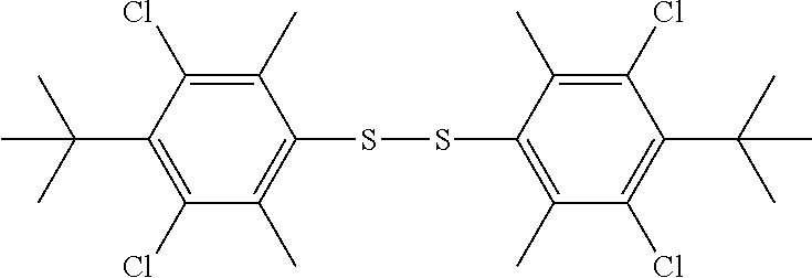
C1(C)=C(Cl)C(C(C)(C)C)=C(Cl)C(C)=C1SSC1=C(C)C(Cl)=C(C(C)(C)C)C(Cl)=C1C
